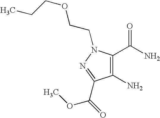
C1(N)=C(C(N)=O)N(CCOCCC)N=C1C(=O)OC
